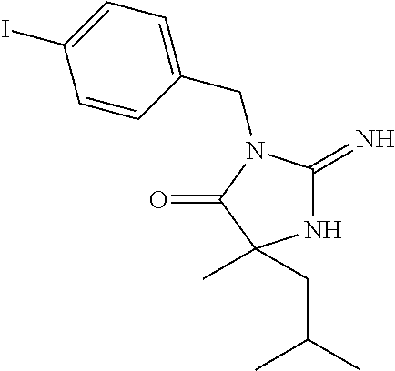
N1C(=N)N(CC2=CC=C(I)C=C2)C(=O)C1(CC(C)C)C
